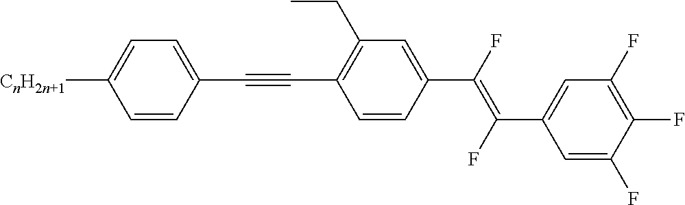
[CnH2n+1]C1=CC=C(C#CC2=C(CC)C=C(C(=C(C3=CC(F)=C(F)C(F)=C3)F)F)C=C2)C=C1
